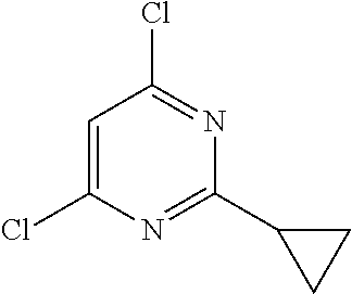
C1=C(Cl)N=C(C2CC2)N=C1Cl
